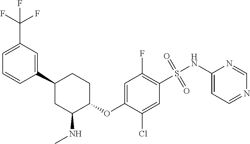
C1(C2CC(NC)C(OC3=CC(F)=C(S(NC4=CC=NC=N4)(=O)=O)C=C3Cl)CC2)=CC(C(F)(F)F)=CC=C1
